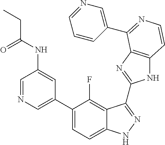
C1=C(C2=CC=C3C(=C2F)C(C2=NC4=C(N2)C=CN=C4C2=CN=CC=C2)=NN3)C=C(NC(CC)=O)C=N1
